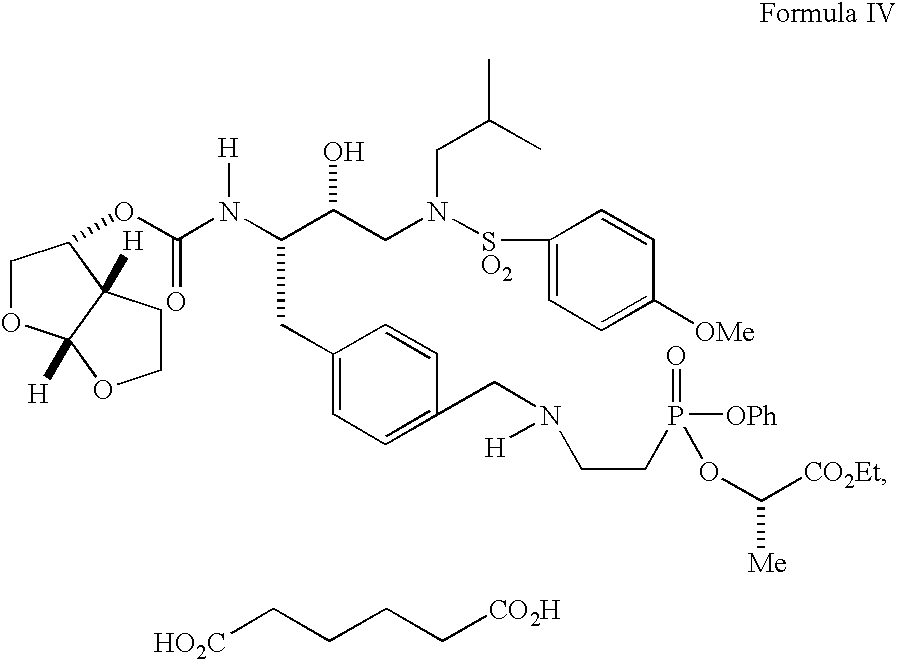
[HO2C]CCCC[CO2H].C1OC2([H])C([H])(CCO2)C1OC(N(C(C(CN(CC(C)C)[SO2]C1=CC=C([OMe])C=C1)O)CC1=CC=C(CN(CCP(=O)([OPh])OC([CO2Et])[Me])[H])C=C1)[H])=O
